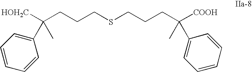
C(CCCSCCCC([COOH])(C)C1=CC=CC=C1)([CH2OH])(C)C1=CC=CC=C1
